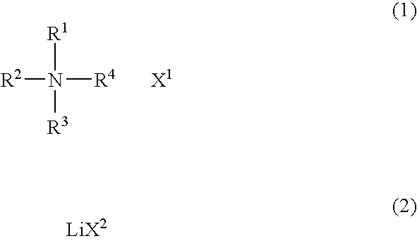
[R1]N([R4])([R2])[R3].[X1]
